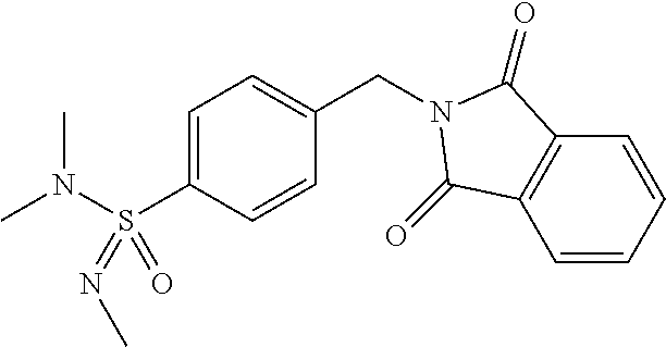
C1=C(S(N(C)C)(=NC)=O)C=CC(CN2C(=O)C3=C(C=CC=C3)C2=O)=C1
